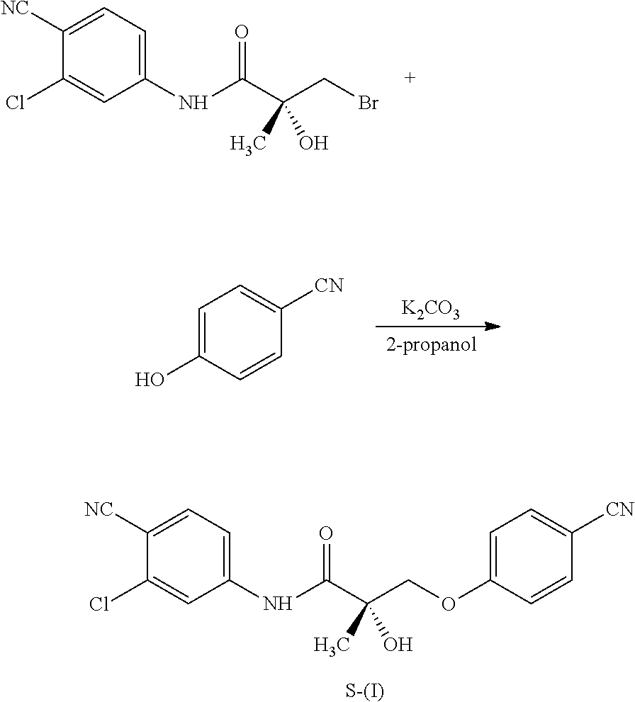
C1=C([NC])C(Cl)=CC(NC(C(CBr)(O)C)=O)=C1.C1=C(O)C=CC([CN])=C1.[K2CO3].C1=C([NC])C(Cl)=CC(NC(C(COC2=CC=C([CN])C=C2)(O)C)=O)=C1.[S-(I)]
